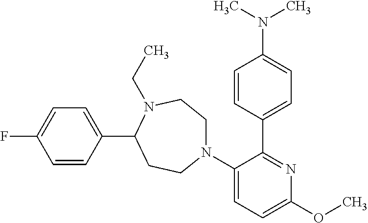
C1=CC(C2CCN(C3=CC=C(OC)N=C3C3=CC=C(N(C)C)C=C3)CCN2CC)=CC=C1F
